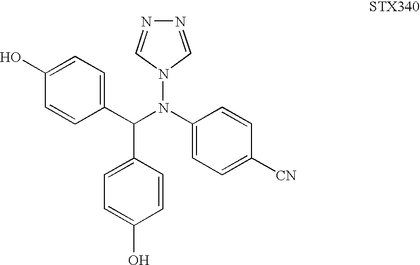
C(N(C1=CC=C([CN])C=C1)N1C=NN=C1)(C1=CC=C(O)C=C1)C1=CC=C(O)C=C1
